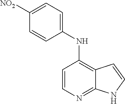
C1=CN=C2C(=C1NC1=CC=C([NO2])C=C1)C=CN2
